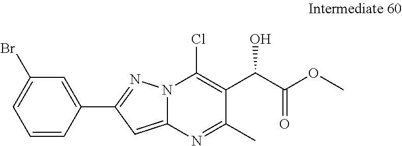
ClC1=C(C(C(OC)=O)O)C(C)=NC2=CC(C3=CC(Br)=CC=C3)=NN12
